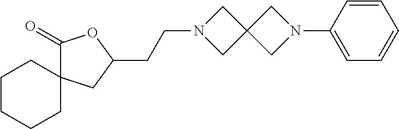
C1(=O)C2(CC(CCN3CC4(C3)CN(C3=CC=CC=C3)C4)O1)CCCCC2
